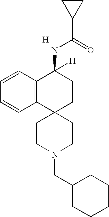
[H].C12=C(C=CC=C1)C(NC(C1CC1)=O)([H])CCC21CCN(CC2CCCCC2)CC1
